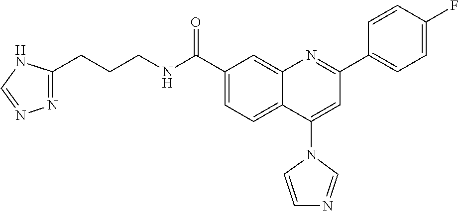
C1(C(NCCCC2=NN=CN2)=O)=CC=C2C(=C1)N=C(C1=CC=C(F)C=C1)C=C2N1C=CN=C1
